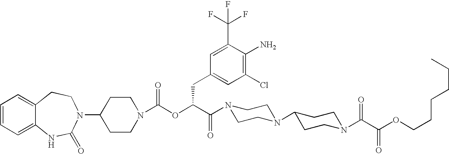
C1(N2C(=O)NC3=CC=CC=C3CC2)CCN(C(OC(C(=O)N2CCN(C3CCN(C(C(OCCCCCC)=O)=O)CC3)CC2)CC2=CC(Cl)=C(N)C(C(F)(F)F)=C2)=O)CC1
